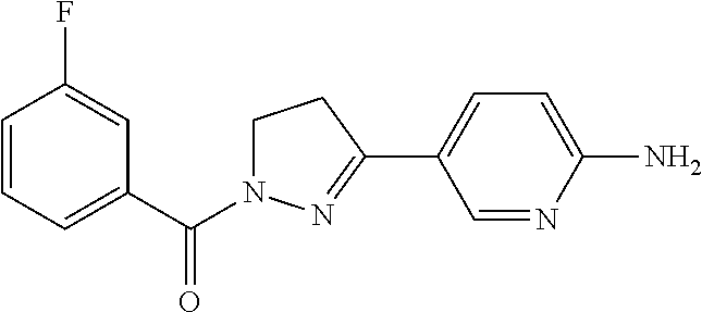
C1=CC=C(C(N2CCC(C3=CC=C(N)N=C3)=N2)=O)C=C1F
